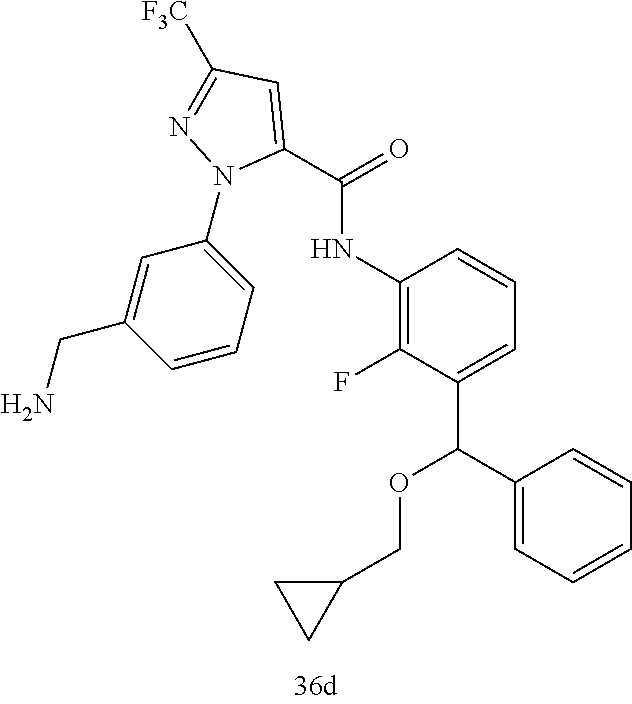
C1(F)=C(NC(C2=CC([F3C])=NN2C2=CC=CC(CN)=C2)=O)C=CC=C1C(C1=CC=CC=C1)OCC1CC1
